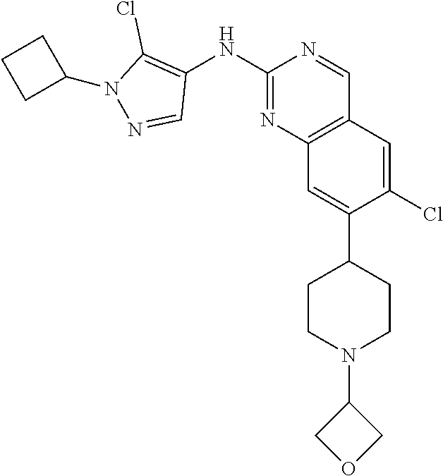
C12=C(C=C(Cl)C(C3CCN(C4COC4)CC3)=C1)C=NC(NC1=C(Cl)N(C3CCC3)N=C1)=N2
